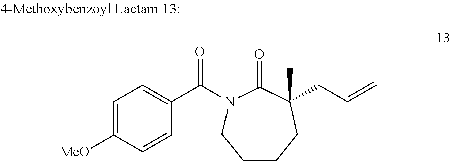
O=C1C(C)(CC=C)CCCCN1C(C1=CC=C([MeO])C=C1)=O
